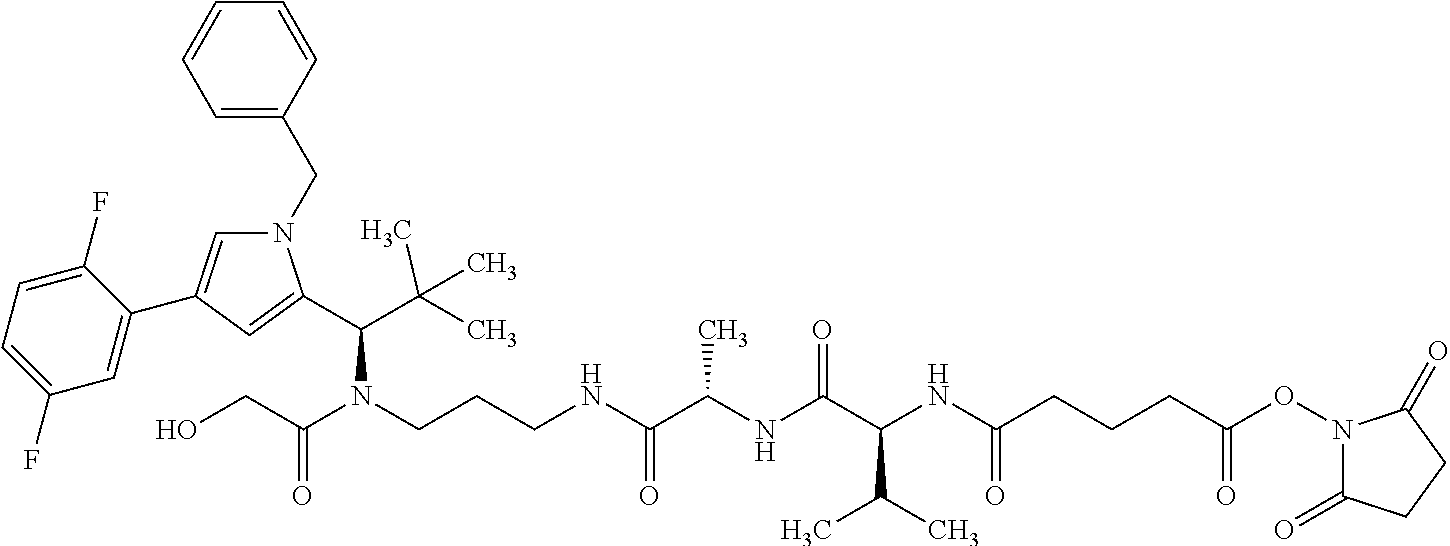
N1(CC2=CC=CC=C2)C=C(C2=CC(F)=CC=C2F)C=C1C(C(C)(C)C)N(CCCNC(C(NC(C(NC(CCCC(ON1C(=O)CCC1=O)=O)=O)C(C)C)=O)C)=O)C(CO)=O
